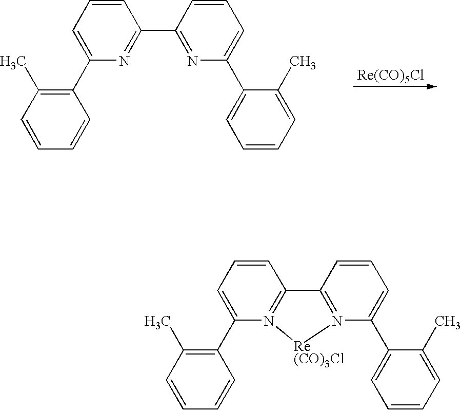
[Re(CO)5Cl].C1=CC=C(C2=C(C)C=CC=C2)N=C1C1=NC(C2=CC=CC=C2C)=CC=C1.C1=CC=C(C2=C(C)C=CC=C2)N2=C1C1=N(C(C3=CC=CC=C3C)=CC=C1)[Re(CO)3Cl]2
